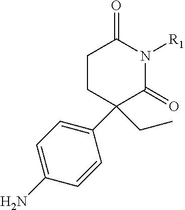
C1CC(C2=CC=C(N)C=C2)(CC)C(=O)N([R1])C1=O
